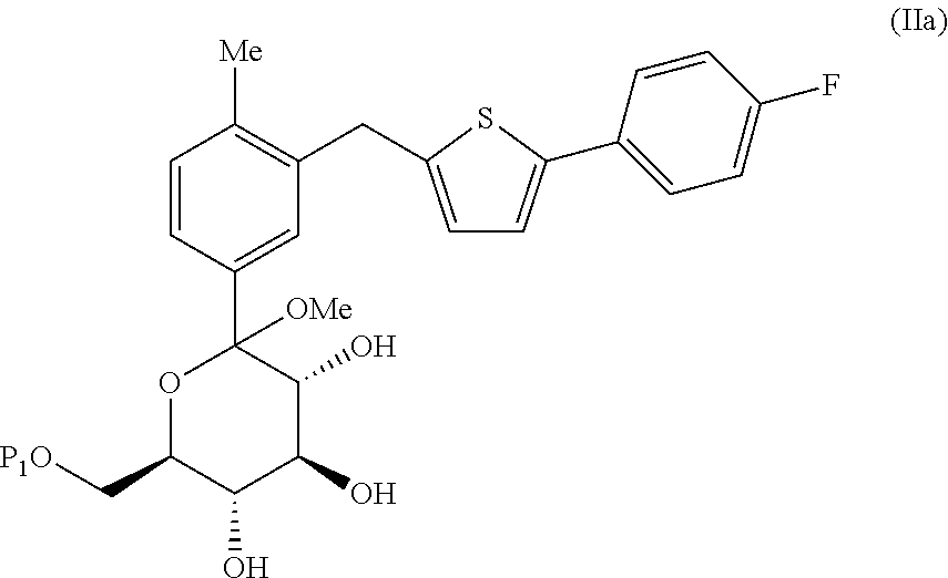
O1C(C[P1O])C(O)C(O)C(O)C1(C1=CC(CC2=CC=C(C3=CC=C(F)C=C3)S2)=C([Me])C=C1)[OMe]
